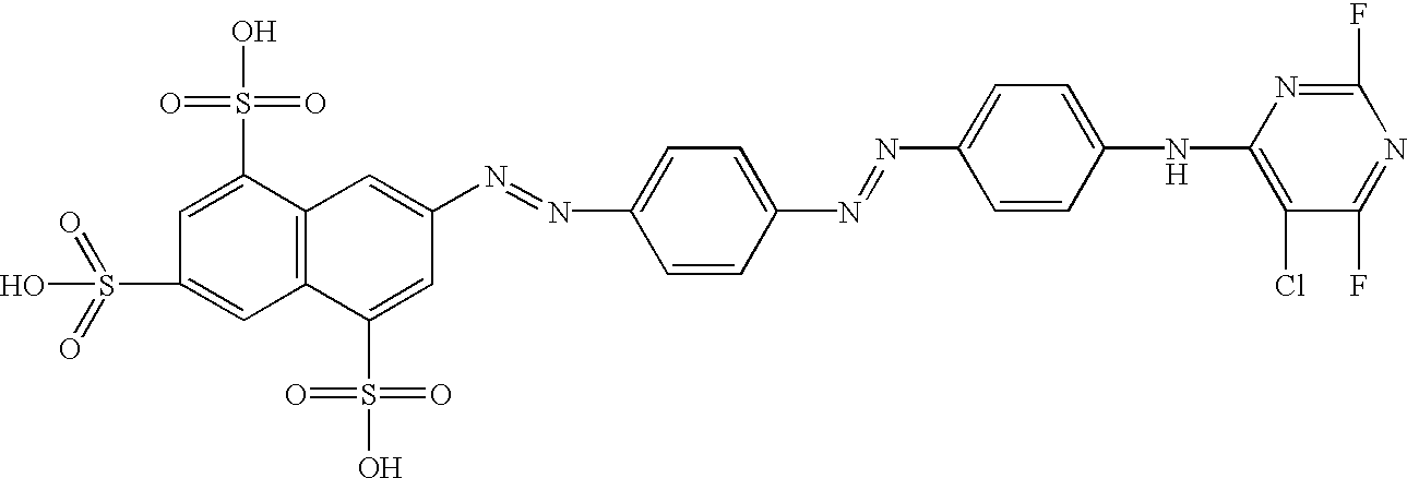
N(=NC1=CC=C(N=NC2=CC=C(NC3=C(Cl)C(F)=NC(F)=N3)C=C2)C=C1)C1=CC2=C(C(S(O)(=O)=O)=C1)C=C(S(=O)(=O)O)C=C2S(O)(=O)=O
